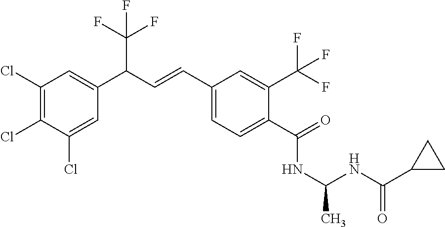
C1(Cl)=C(Cl)C(Cl)=CC(C(C=CC2=CC=C(C(=O)NC(C)NC(C3CC3)=O)C(C(F)(F)F)=C2)C(F)(F)F)=C1
